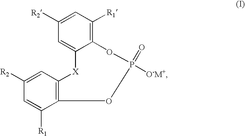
C12=C([R1])C=C([R2])C=C1[X]C1=C(C([R1])=CC([R2])=C1)OP([O-M+])(=O)O2
